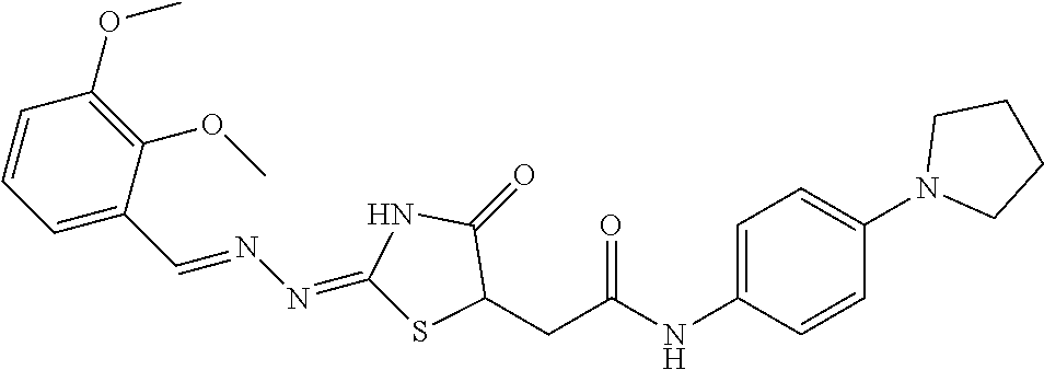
C1=CC=C(C=NN=C2SC(CC(NC3=CC=C(N4CCCC4)C=C3)=O)C(=O)N2)C(OC)=C1OC
